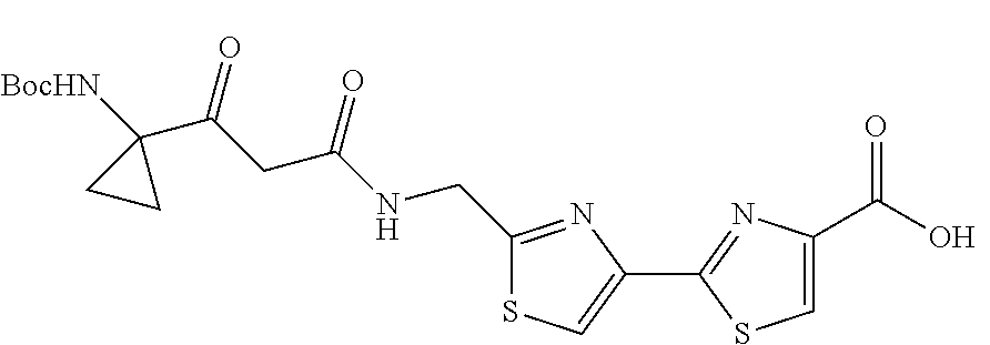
C1(C2=NC(C(O)=O)=CS2)=CSC(CNC(CC(C2([BocHN])CC2)=O)=O)=N1
